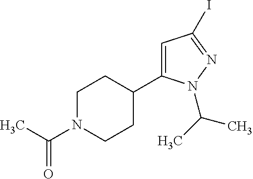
C1N(C(C)=O)CCC(C2=CC(I)=NN2C(C)C)C1
